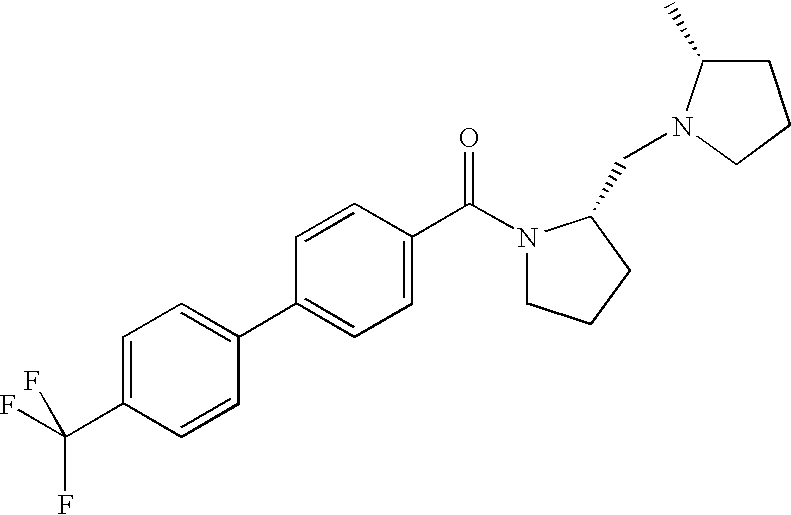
C1=C(C(F)(F)F)C=CC(C2=CC=C(C(N3CCCC3CN3C(C)CCC3)=O)C=C2)=C1
